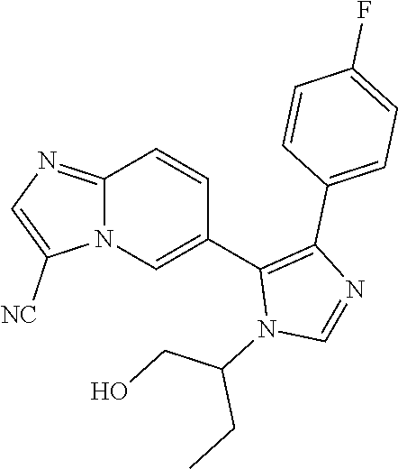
C12=NC=C([NC])N1C=C(C1=C(C3=CC=C(F)C=C3)N=CN1C(CO)CC)C=C2
